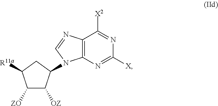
C1([ZO])C([OZ])C(N2C3=C(N=C2)C([X2])=NC([X])=N3)CC1[R11a]
